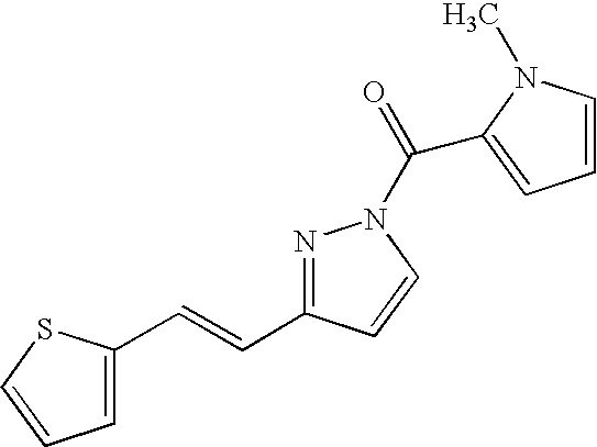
C(=CC1=NN(C(=O)C2=CC=CN2C)C=C1)C1=CC=CS1
